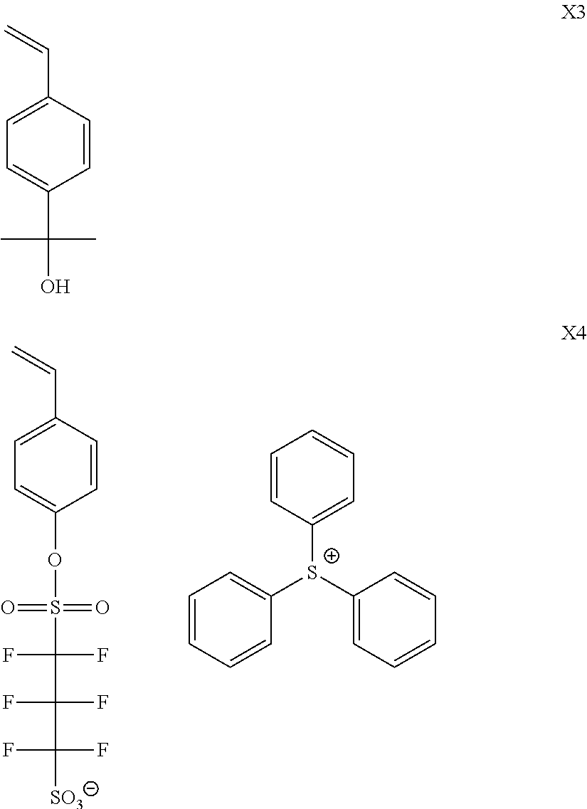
C1=CC(C=C)=CC=C1OS(=O)(=O)C(F)(F)C(C([SO3])(F)F)(F)F.C1=CC=CC([S+](C2=CC=CC=C2)C2=CC=CC=C2)=C1.C1=CC(C=C)=CC=C1C(C)(C)O
